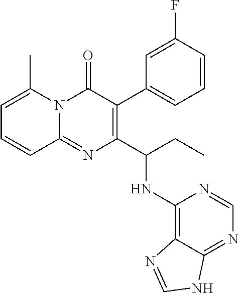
N12C(=NC(C(CC)NC3=C4C(=NC=N3)NC=N4)=C(C3=CC=CC(F)=C3)C1=O)C=CC=C2C
